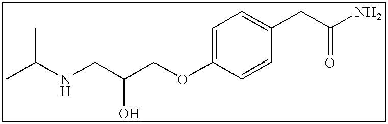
NC(CC1=CC=C(OCC(CNC(C)C)O)C=C1)=O
